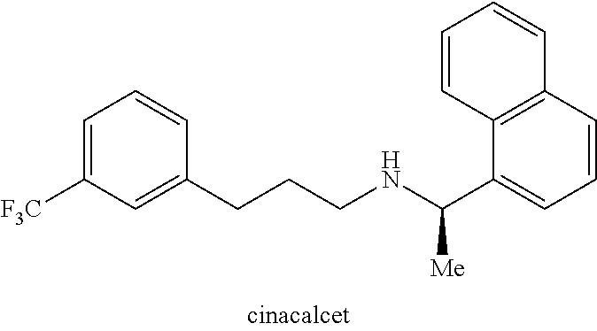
C12=C(C(C([Me])NCCCC3=CC([F3C])=CC=C3)=CC=C1)C=CC=C2
